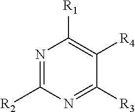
N1=C([R2])N=C([R3])C([R4])=C1[R1]
